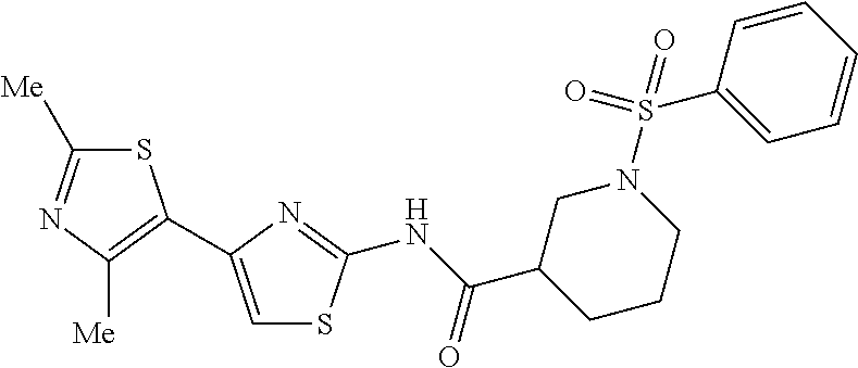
C1([Me])=NC([Me])=C(C2=CSC(NC(=O)C3CCCN(S(C4=CC=CC=C4)(=O)=O)C3)=N2)S1
